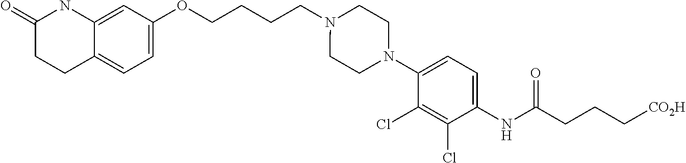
C12=CC(OCCCCN3CCN(C4=CC=C(NC(CCC[CO2H])=O)C(Cl)=C4Cl)CC3)=CC=C1CCC(=O)N2
